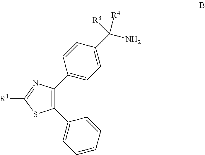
N1=C([R1])SC(C2=CC=CC=C2)=C1C1=CC=C(C(N)([R4])[R3])C=C1
